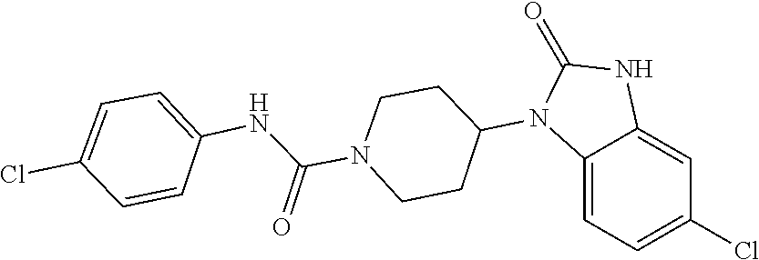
C1CN(C(NC2=CC=C(Cl)C=C2)=O)CCC1N1C(=O)NC2=CC(Cl)=CC=C12
